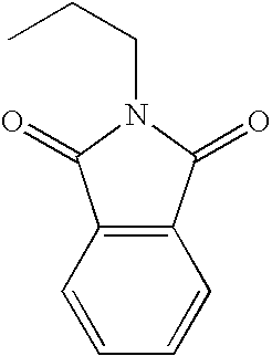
C(N1C(=O)C2=C(C1=O)C=CC=C2)CC
